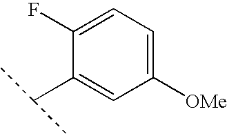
C1([OMe])=CC=C(F)C(C(C)C)=C1
